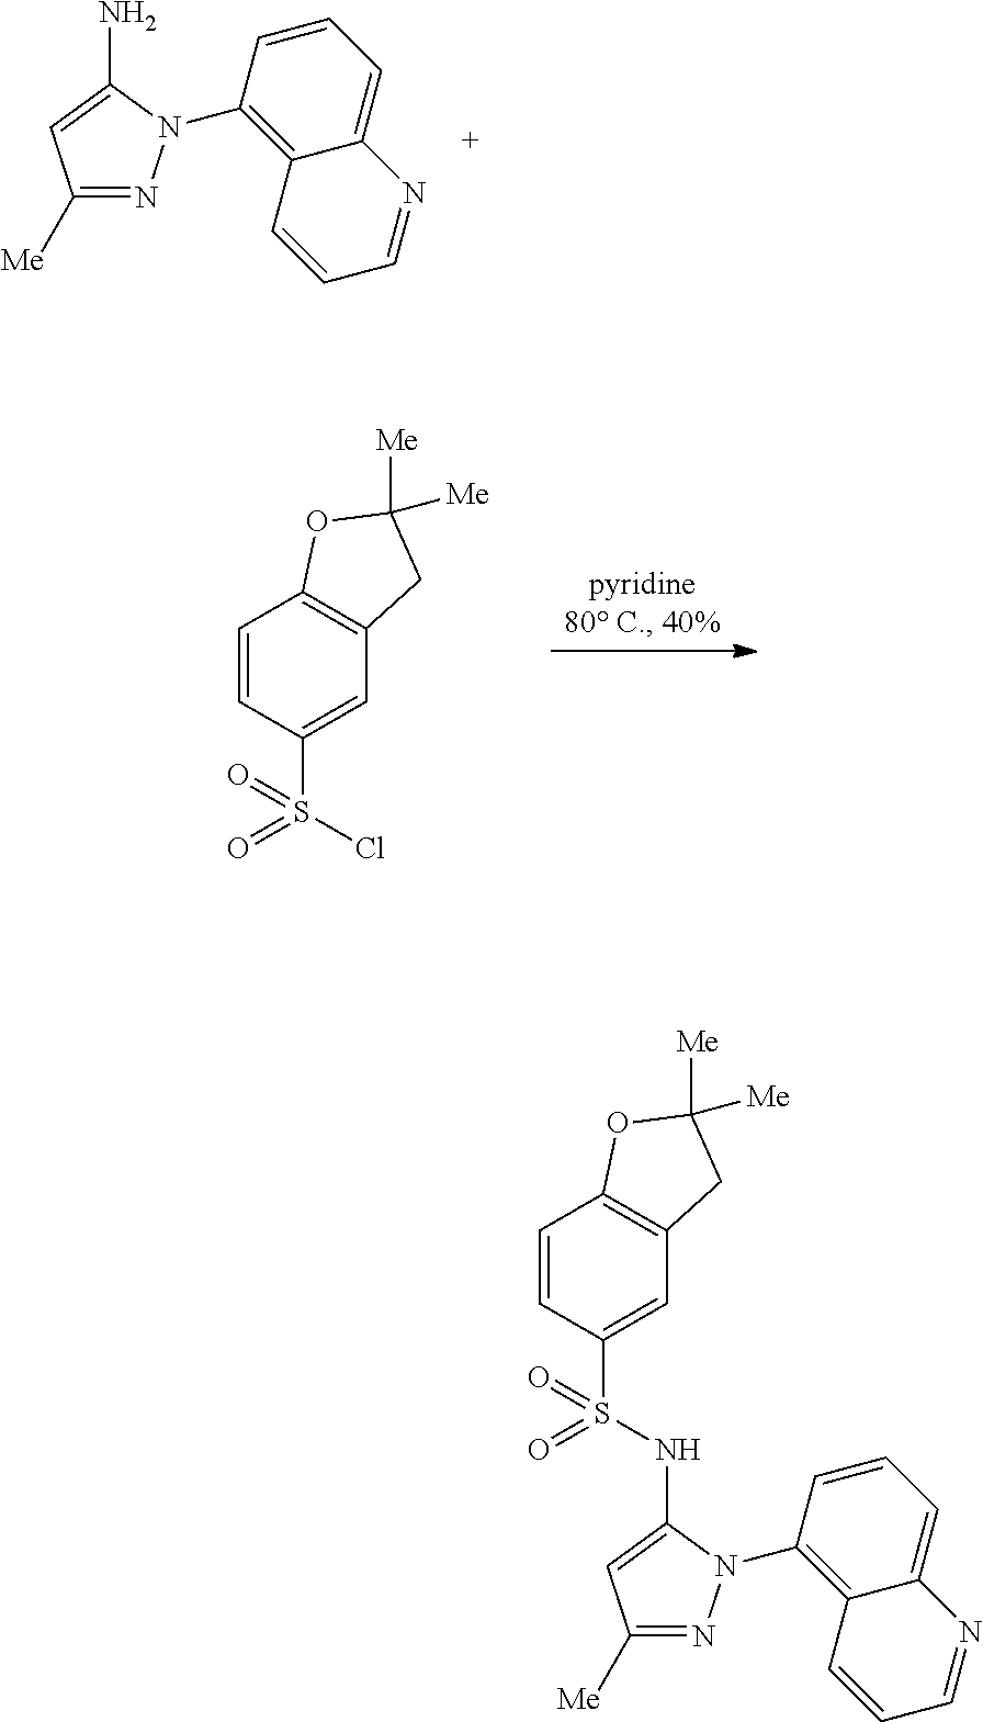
C1([Me])=NN(C2=C3C(=CC=C2)N=CC=C3)C(N)=C1.C1=CC(S(Cl)(=O)=O)=CC2=C1OC([Me])([Me])C2.C1=CC(S(=O)(=O)NC2=CC([Me])=NN2C2=C3C(=CC=C2)N=CC=C3)=CC2=C1OC([Me])([Me])C2
